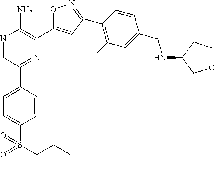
N1=CC(C2=CC=C(S(C(CC)C)(=O)=O)C=C2)=NC(C2=CC(C3=C(F)C=C(CNC4COCC4)C=C3)=NO2)=C1N
